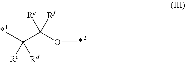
CC(C(OC)([Re])[Rf])([Rc])[Rd]
